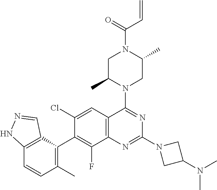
C12=C(C(C3=C(F)C4=C(C=C3Cl)C(N3CC(C)N(C(=O)C=C)CC3C)=NC(N3CC(N(C)C)C3)=N4)=C(C)C=C1)C=NN2
